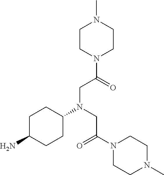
C1C(N)CCC(N(CC(=O)N2CCN(C)CC2)CC(=O)N2CCN(C)CC2)C1
